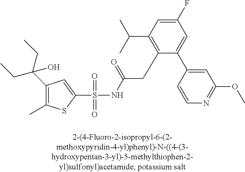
S(=O)(=O)(NC(CC1=C(C(C)C)C=C(F)C=C1C1=CC(OC)=NC=C1)=O)C1=CC(C(CC)(CC)O)=C(C)S1
